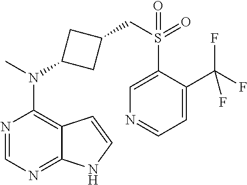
N1=CN=C2C(=C1N(C)C1CC(CS(=O)(=O)C3=CN=CC=C3C(F)(F)F)C1)C=CN2
